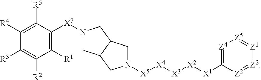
[X5]([X4][X3][X2][X1]C1=[Z4][Z5]=[Z1][Z2]=[Z2]1)N1CC2CN([X7]C3=C([R1])C([R2])=C([R3])C([R4])=C3[R5])CC2C1
